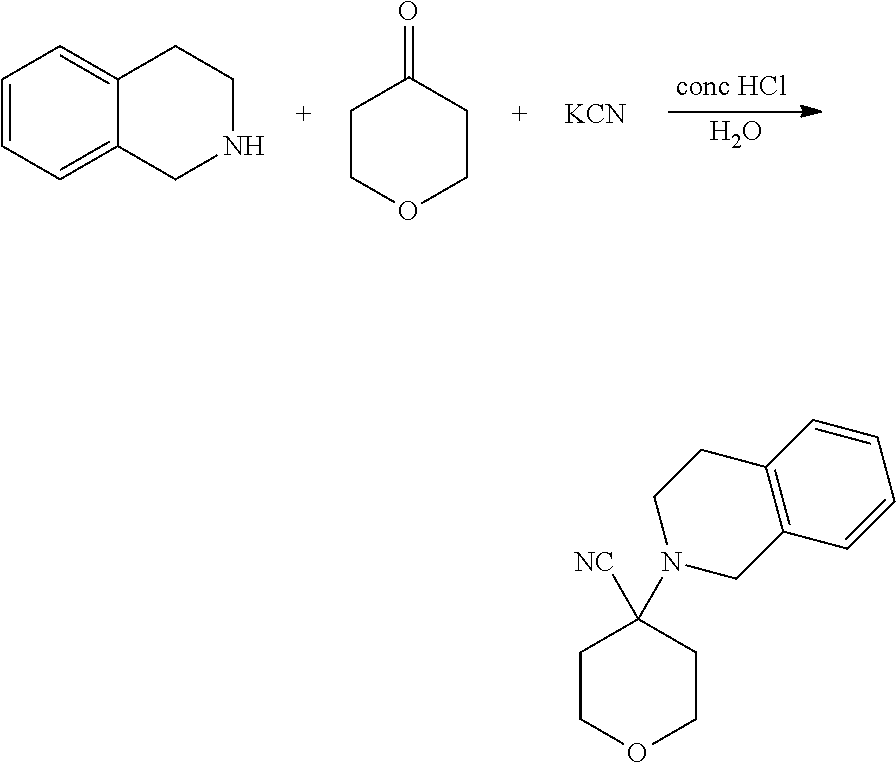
C1=CC=C2C(=C1)CCNC2.C1COCCC1=O.[KCN].O.C1=CC2=C(C=C1)CN(C1([NC])CCOCC1)CC2
